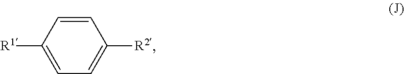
C1=CC([R1])=CC=C1[R2]
